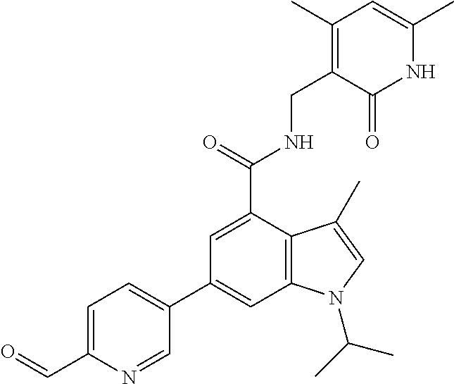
N1C(C)=CC(C)=C(CNC(C2=CC(C3=CC=C(C=O)N=C3)=CC3=C2C(C)=CN3C(C)C)=O)C1=O
